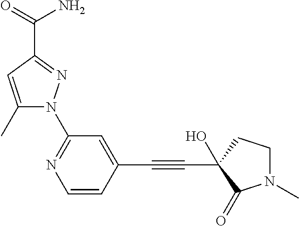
C1(C)=CC(C(=O)N)=NN1C1=NC=CC(C#CC2(O)C(=O)N(C)CC2)=C1
